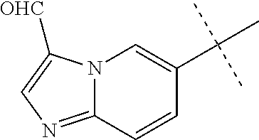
N12C(=NC=C1[OHC])C=CC(C(C)(C)C)=C2
